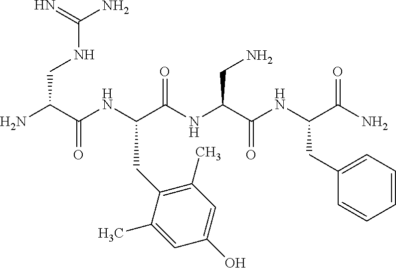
NC(C(NC(C(NC(C(NC(C(N)=O)CC1=CC=CC=C1)=O)CN)=O)CC1=C(C)C=C(O)C=C1C)=O)CNC(N)=N
